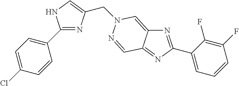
C1(C2=CC=C(Cl)C=C2)=NC(CN2C=C3N=C(C4=CC=CC(F)=C4F)N=C3C=N2)=CN1
